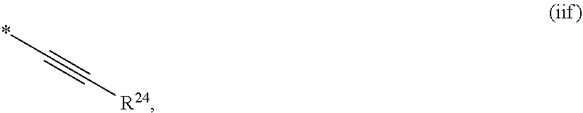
*C#C[R24]
